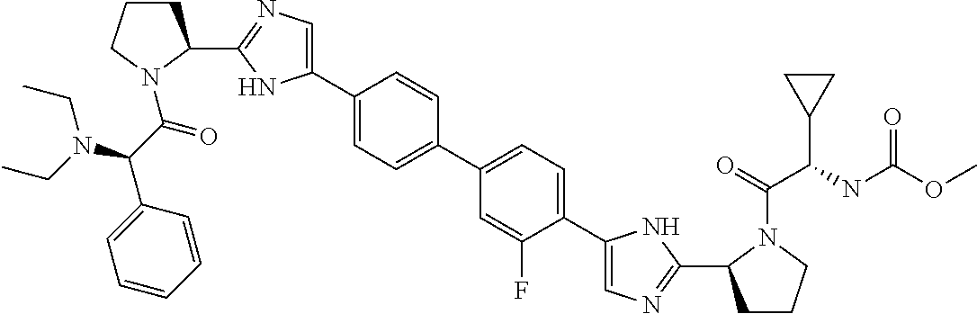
C1(C2CCCN2C(=O)C(N(CC)CC)C2=CC=CC=C2)=NC=C(C2=CC=C(C3=CC=C(C4=CN=C(C5CCCN5C(C(C5CC5)NC(OC)=O)=O)N4)C(F)=C3)C=C2)N1
